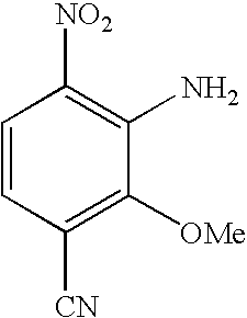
C1=CC([CN])=C([OMe])C(N)=C1[NO2]
